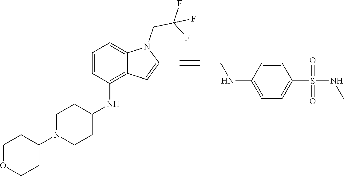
C1=C(NCC#CC2=CC3=C(NC4CCN(C5CCOCC5)CC4)C=CC=C3N2CC(F)(F)F)C=CC(S(NC)(=O)=O)=C1
